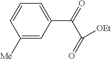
C1=CC=C(C(=O)C([OEt])=O)C=C1[Me]
